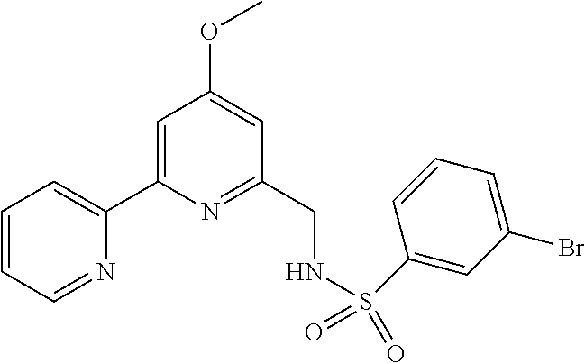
C1=CC=NC(C2=CC(OC)=CC(CNS(C3=CC(Br)=CC=C3)(=O)=O)=N2)=C1
